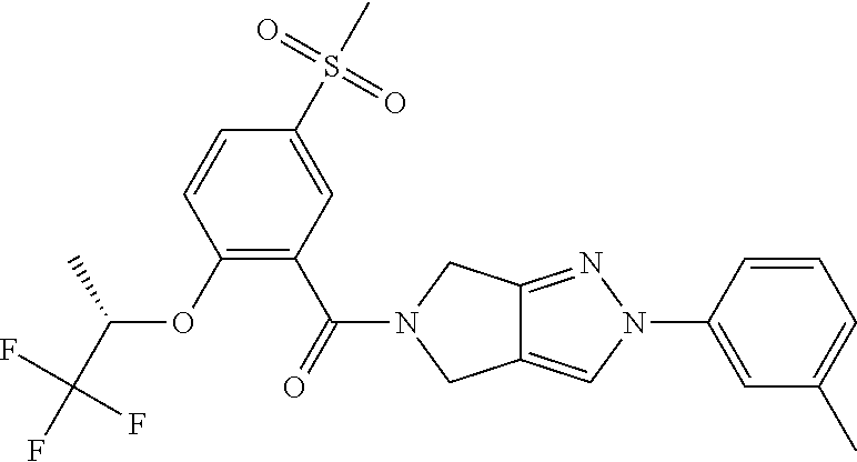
C1(S(C)(=O)=O)=CC(C(=O)N2CC3=CN(C4=CC(C)=CC=C4)N=C3C2)=C(OC(C(F)(F)F)C)C=C1
